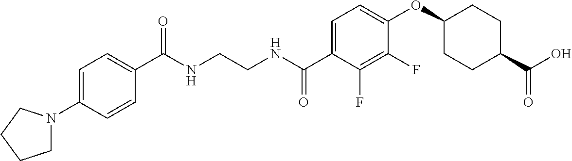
N(CCNC(C1=CC=C(OC2CCC(C(O)=O)CC2)C(F)=C1F)=O)C(=O)C1=CC=C(N2CCCC2)C=C1
